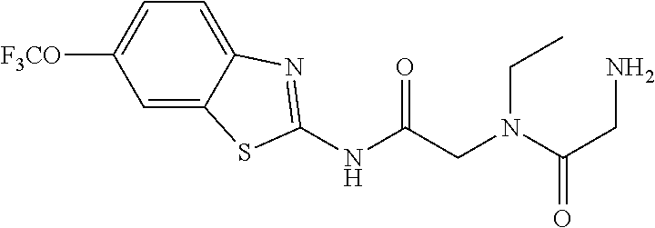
C1=C([F3CO])C=C2C(=C1)N=C(NC(CN(C(CN)=O)CC)=O)S2
